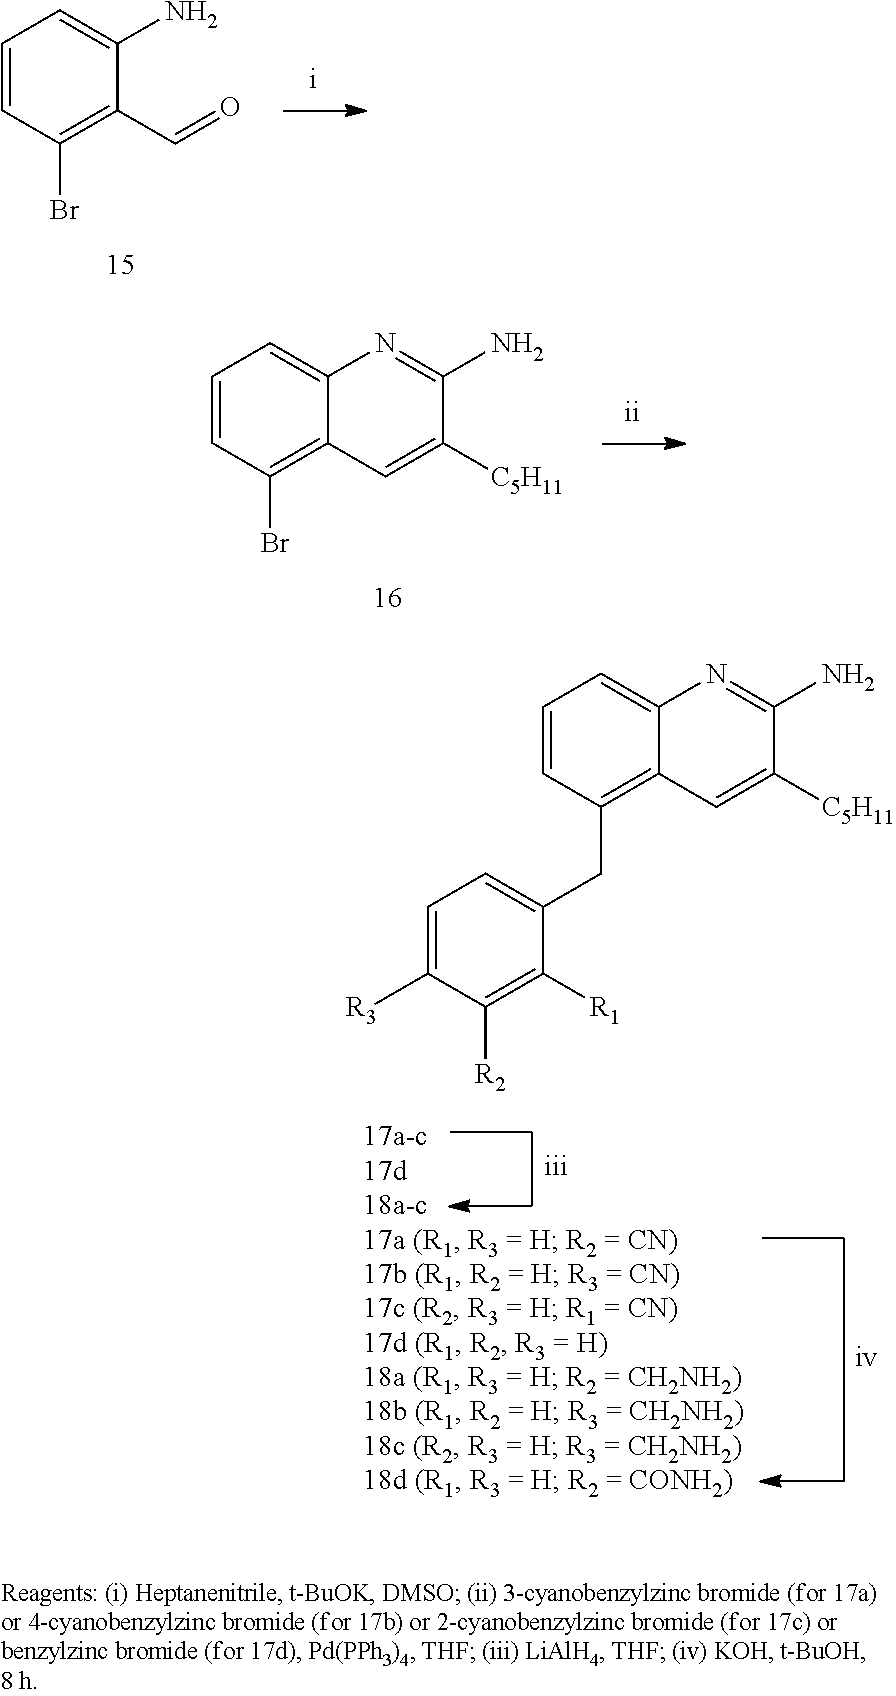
C1=CC(Br)=C2C(=C1)N=C(N)C([C5H11])=C2.C1=CC(CC2=CC=C([R3])C([R2])=C2[R1])=C2C(=C1)N=C(N)C([C5H11])=C2.C1=CC(Br)=C(C=O)C(N)=C1
